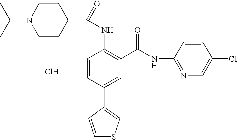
CC(C)N1CCC(C(=O)NC2=C(C(NC3=NC=C(Cl)C=C3)=O)C=C(C3=CSC=C3)C=C2)CC1.Cl
